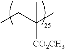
CCC(C)(C)[CO2CH3]
